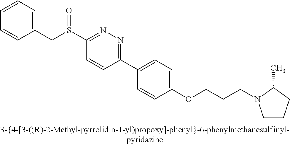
C1(S(CC2=CC=CC=C2)=O)=NN=C(C2=CC=C(OCCCN3CCCC3C)C=C2)C=C1
